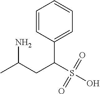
C1=CC(C(S(O)(=O)=O)CC(C)N)=CC=C1
